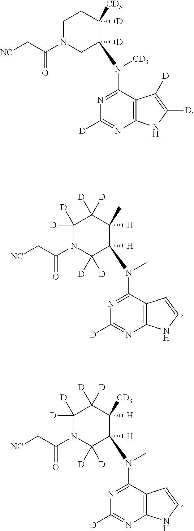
C12=C(C(N([CD3])C3([D])CN(C(C[NC])=O)CCC3([D])[CD3])=NC([D])=N1)C([D])=C([D])N2.C12=C(C(N(C)C3([H])C([D])([D])N(C(C[NC])=O)C([D])([D])C([D])([D])C3([H])C)=NC([D])=N1)C=CN2.C12=C(C(N(C)C3([H])C([D])([D])N(C(C[NC])=O)C([D])([D])C([D])([D])C3([H])[CD3])=NC([D])=N1)C=CN2
